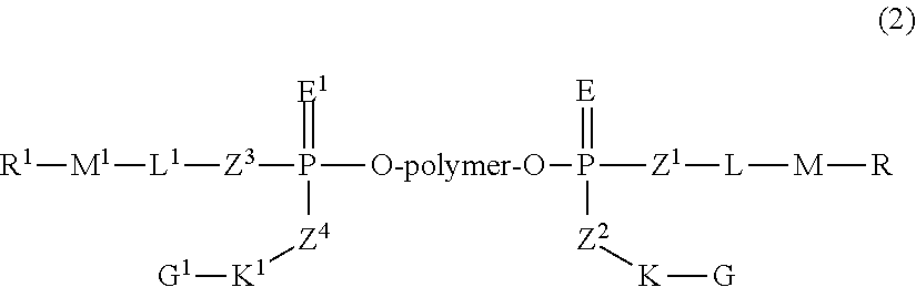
P([Z1][L][M][R])(=[E])([Z2][K][G])[O-polymer-O]P([Z3][L1][M1][R1])(=[E1])[Z4][K1][G1]
